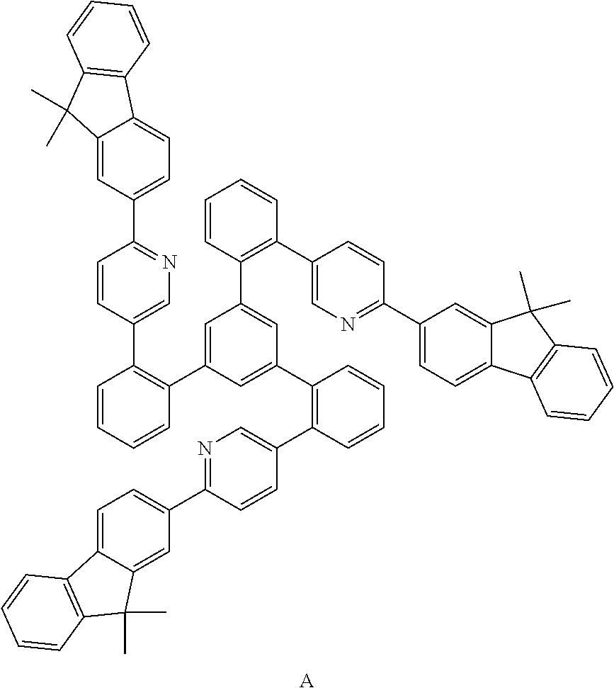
C1=CC=CC(C2=CC(C3=C(C4=CN=C(C5=CC=C6C(=C5)C(C)(C)C5=C6C=CC=C5)C=C4)C=CC=C3)=CC(C3=C(C4=CN=C(C5=CC=C6C(=C5)C(C)(C)C5=C6C=CC=C5)C=C4)C=CC=C3)=C2)=C1C1=CN=C(C2=CC=C3C(=C2)C(C)(C)C2=C3C=CC=C2)C=C1.[A]
